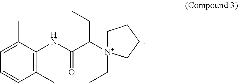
C1(C)=C(NC(C([N+]2(CC)CCCC2)CC)=O)C(C)=CC=C1
